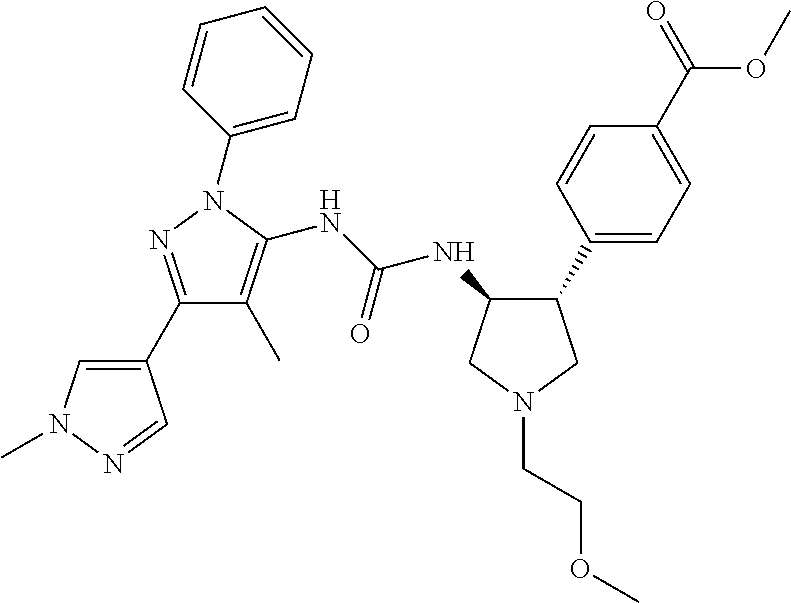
C1(C2=NN(C3=CC=CC=C3)C(NC(NC3C(C4=CC=C(C(OC)=O)C=C4)CN(CCOC)C3)=O)=C2C)=CN(C)N=C1
